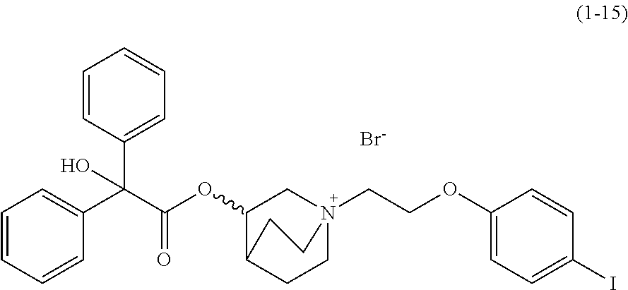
[Br-].C1=CC(C(C(OC2CN3(CCOC4=CC=C(I)C=C4)CCC2CC3)=O)(C2=CC=CC=C2)O)=CC=C1
